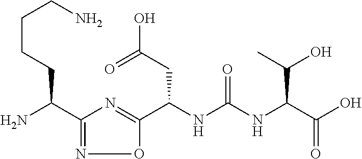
C(NC(NC(C(O)=O)C(O)C)=O)(C1=NC(C(N)CCCCN)=NO1)CC(O)=O
